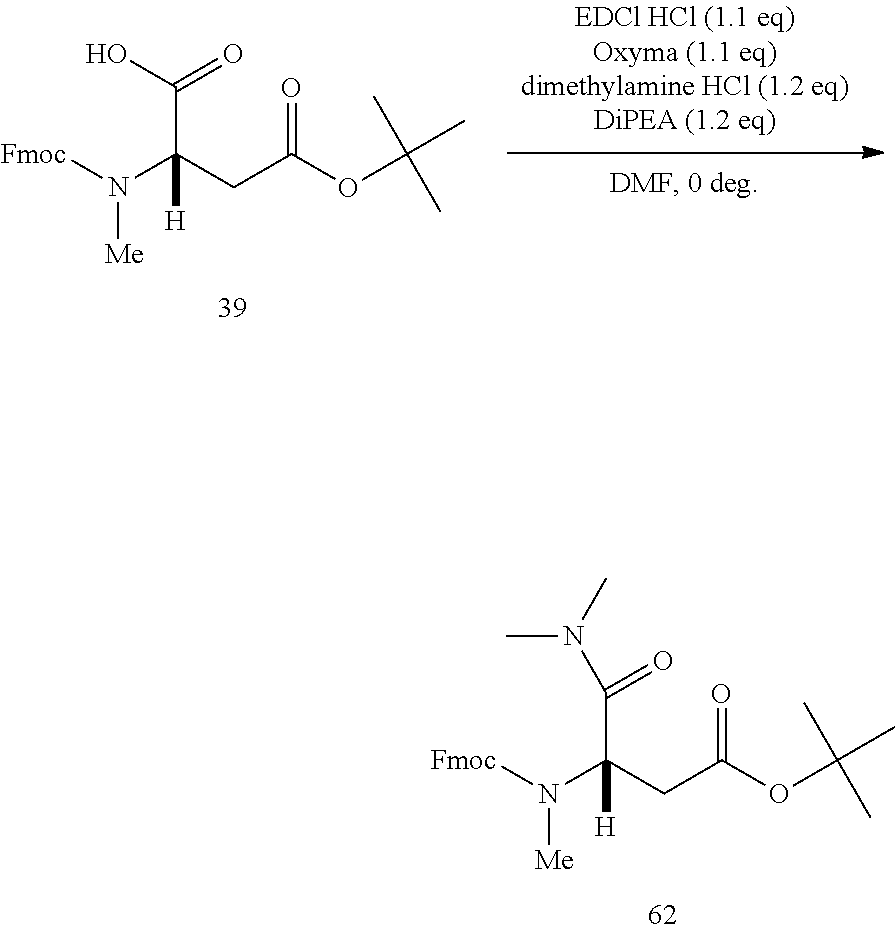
[Fmoc]N(C(CC(=O)OC(C)(C)C)(C(N(C)C)=O)[H])[Me].[Fmoc]N(C(CC(=O)OC(C)(C)C)(C(=O)O)[H])[Me]
